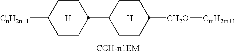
[H].[H].C1CC([CnH2n+1])CCC1C1CCC([CH2O][CmH2m+1])CC1.[CCH-n1EM]
